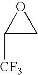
C1([CF3])CO1
